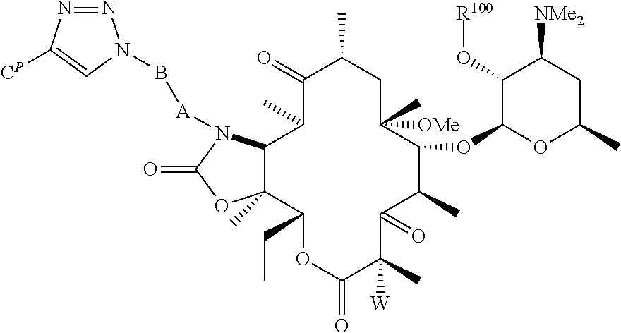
C12C(C)(C(CC)OC(=O)C(C)([W])C(=O)C(C)C(OC3OC(C)CC([NMe2])C3O[R100])C([OMe])(C)CC(C)C(=O)C1C)OC(=O)N2[A]BN1N=NC([CP])=C1
